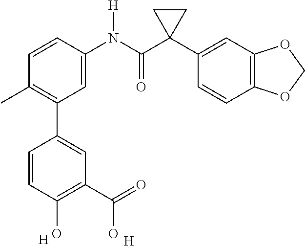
C1(C)=C(C2=CC(C(=O)O)=C(O)C=C2)C=C(N(C(C2(C3=CC4=C(C=C3)OCO4)CC2)=O)[H])C=C1.[H].[H]
